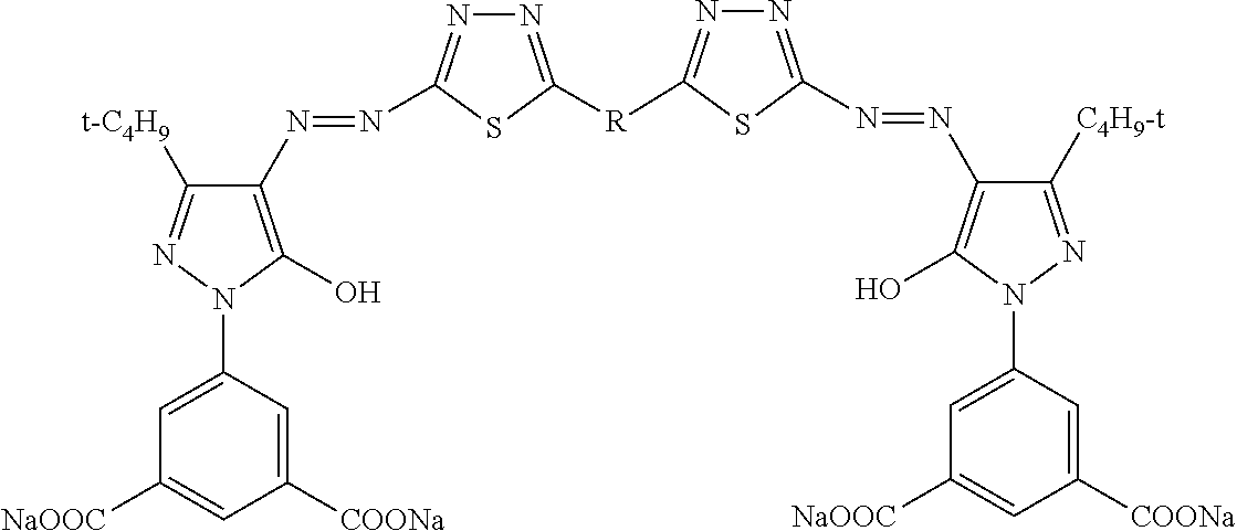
N1=C(N=NC2=C(O)N(C3=CC([NaOOC])=CC([COONa])=C3)N=C2[C4H9-t])SC([R]C2=NN=C(N=NC3=C(O)N(C4=CC([NaOOC])=CC([COONa])=C4)N=C3[t-C4H9])S2)=N1
